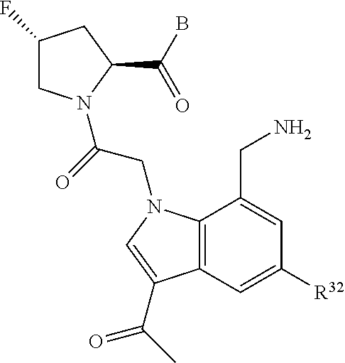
C1(F)CN(C(=O)CN2C3=C(C=C([R32])C=C3CN)C(C(=O)C)=C2)C(C(B)=O)C1
